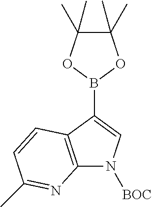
C1(C)(C)C(C)(C)OB(C2=CN([BOC])C3=C2C=CC(C)=N3)O1
